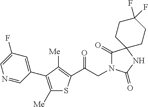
C(CN1C(=O)C2(NC1=O)CCC(F)(F)CC2)(=O)C1=C([Me])C(C2=CC(F)=CN=C2)=C([Me])S1
